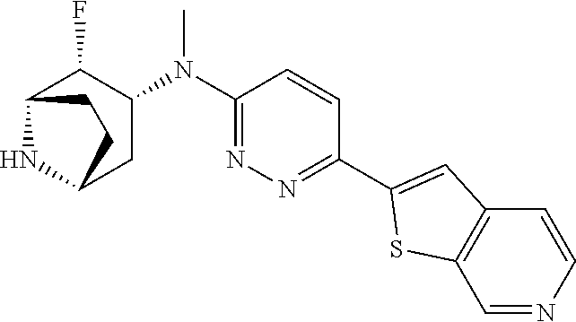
C1(N(C2C(F)C3NC(C2)CC3)C)=NN=C(C2=CC3=C(S2)C=NC=C3)C=C1
